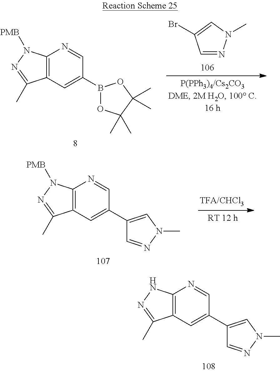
C1=NN(C)C=C1Br.C12=C(C=C(B3OC(C)(C)C(C)(C)O3)C=N1)C(C)=NN2[PMB].C12=C(C=C(C3=CN(C)N=C3)C=N1)C(C)=NN2[PMB].C12=C(C=C(C3=CN(C)N=C3)C=N1)C(C)=NN2
